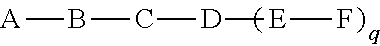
B([A])C[D][E]F
